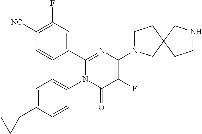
C1(C2=CC(F)=C([CN])C=C2)=NC(N2CCC3(C2)CCNC3)=C(F)C(=O)N1C1=CC=C(C2CC2)C=C1
